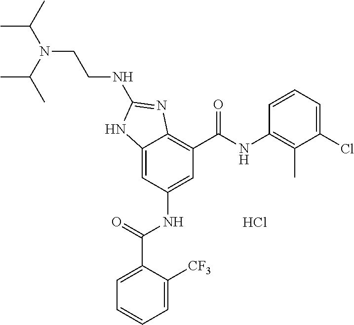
Cl.C12=CC(NC(C3=CC=CC=C3[CF3])=O)=CC(C(NC3=C(C)C(Cl)=CC=C3)=O)=C1N=C(NCCN(C(C)C)C(C)C)N2
